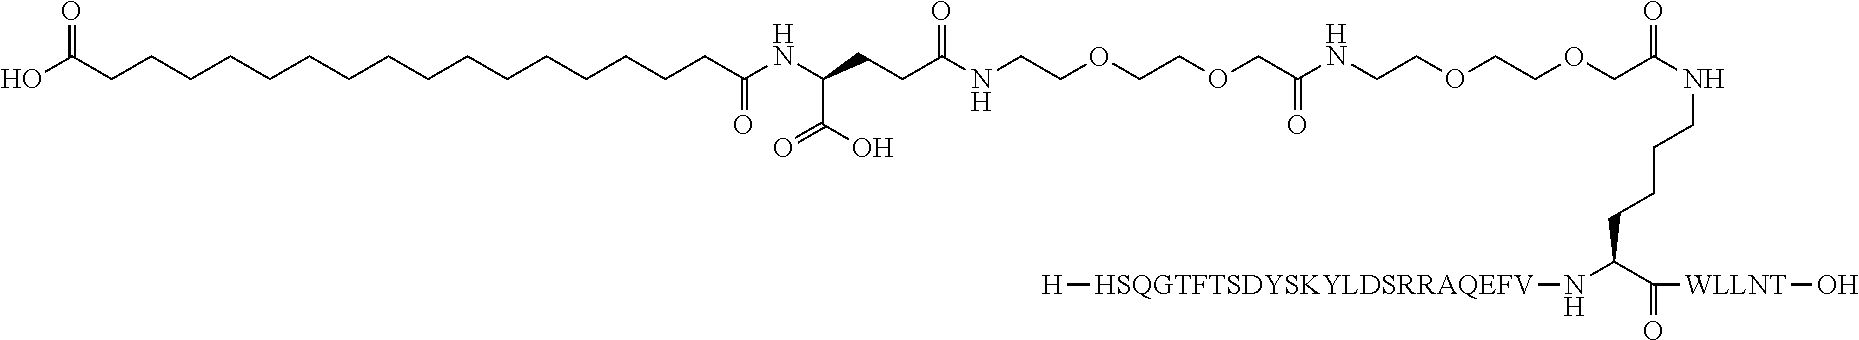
[H][HSQGTFTSDYSKYLDSRRAQEFV]NC(CCCCNC(COCCOCCNC(COCCOCCNC(CCC(NC(=O)CCCCCCCCCCCCCCCCC(O)=O)C(=O)O)=O)=O)=O)C(=O)[WLLNT]O
